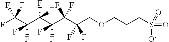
FC(C(C(C(C(C(COCCCS(=O)([O-])=O)(F)F)(F)F)(F)F)(F)F)(F)F)(F)F
